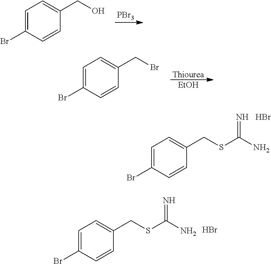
C1=C(Br)C=CC(CSC(=N)N)=C1.Br.C1=C(Br)C=CC(CSC(=N)N)=C1.Br.[PBr3].C1=C(Br)C=CC(CO)=C1.[Thiourea].[EtOH].C1=C(Br)C=CC(CBr)=C1
